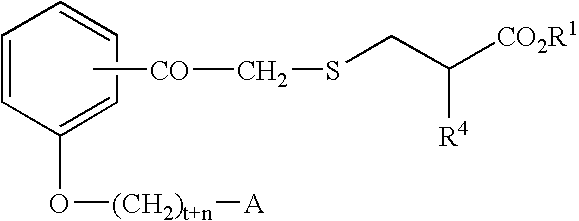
C1=CC(O[(CH2)t+n][A])=CC=C1.C[CO]CSCC([CO2R1])[R4]
